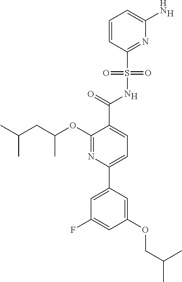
[H].C1(C(=O)NS(C2=NC(N)=CC=C2)(=O)=O)=CC=C(C2=CC(F)=CC(OCC(C)C)=C2)N=C1OC(CC(C)C)C.[H]
